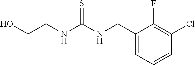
C1(CNC(NCCO)=S)=CC=CC(Cl)=C1F
